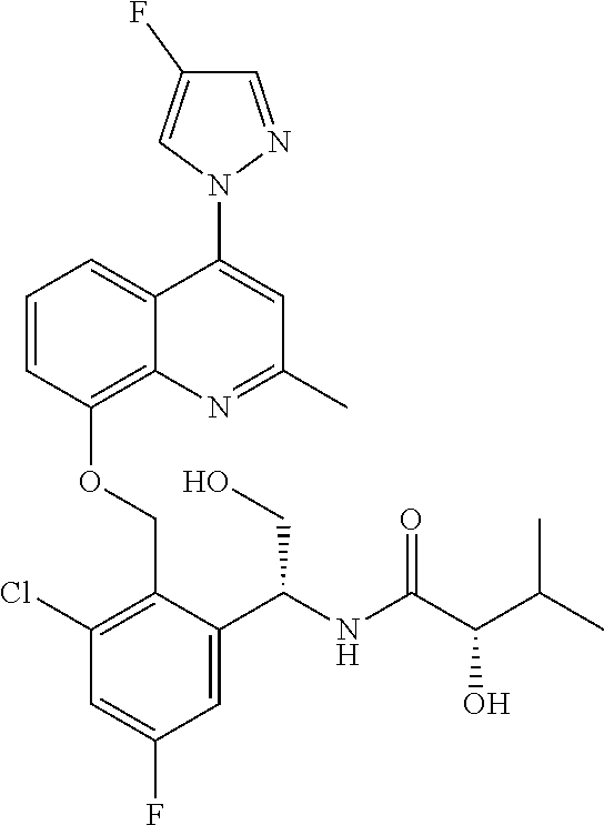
C1=C(F)C=C(C(NC(=O)C(C(C)C)O)CO)C(COC2=C3N=C(C)C=C(N4N=CC(F)=C4)C3=CC=C2)=C1Cl
